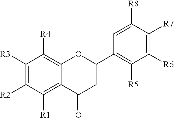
C1([R3])=C([R2])C([R1])=C2C(=C1[R4])OC(C1=C([R5])C([R6])=C([R7])C([R8])=C1)CC2=O
